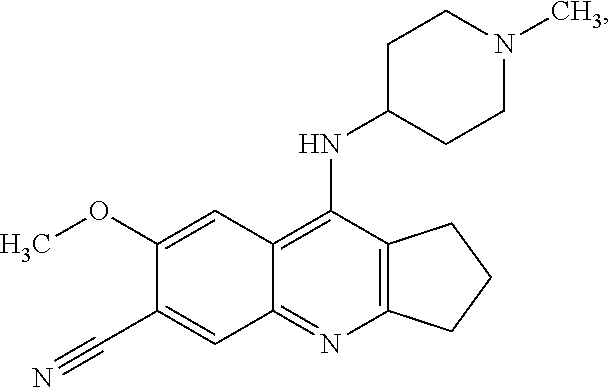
C12=C(N=C3C(=C1NC1CCN(C)CC1)C=C(OC)C(C#N)=C3)CCC2
